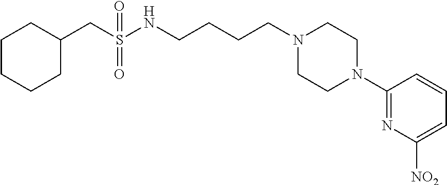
N1(CCCCNS(=O)(=O)CC2CCCCC2)CCN(C2=NC([NO2])=CC=C2)CC1
